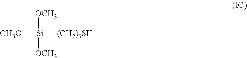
[CH3O][Si]([(CH2)3SH])([OCH3])[OCH3]
